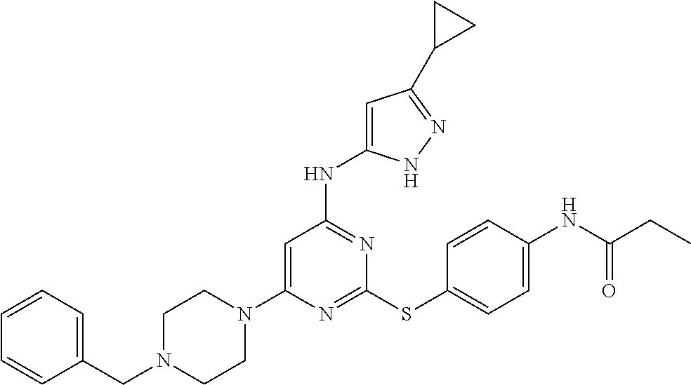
N1=C(SC2=CC=C(NC(CC)=O)C=C2)N=C(NC2=CC(C3CC3)=NN2)C=C1N1CCN(CC2=CC=CC=C2)CC1
